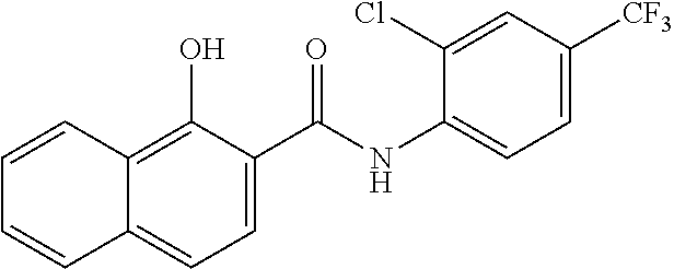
C12=C(O)C(C(NC3=CC=C([CF3])C=C3Cl)=O)=CC=C1C=CC=C2
